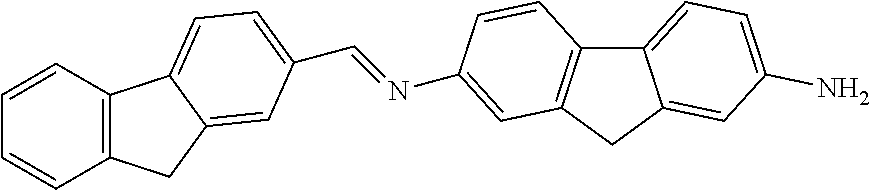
C(=NC1=CC2=C(C3=CC=C(N)C=C3C2)C=C1)C1=CC=C2C3=C(CC2=C1)C=CC=C3
